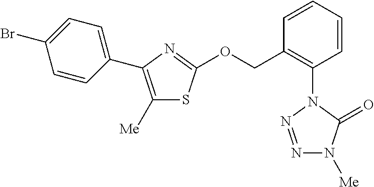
C1=CC=CC(N2N=NN([Me])C2=O)=C1COC1=NC(C2=CC=C(Br)C=C2)=C([Me])S1
